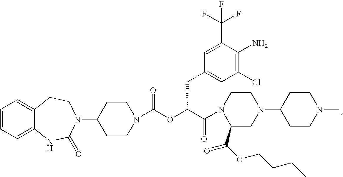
C1=CC=C2C(=C1)CCN(C1CCN(C(OC(C(=O)N3C(C(OCCCC)=O)CN(C4CCN(C)CC4)CC3)CC3=CC(Cl)=C(N)C(C(F)(F)F)=C3)=O)CC1)C(=O)N2
